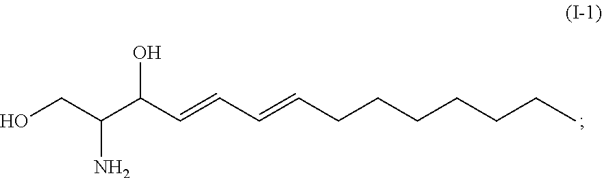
OCC(C(C=CC=CCCCCCCC)O)N
